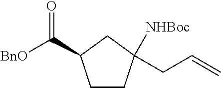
C1CC(CC=C)([NHBoc])CC1C([BnO])=O
